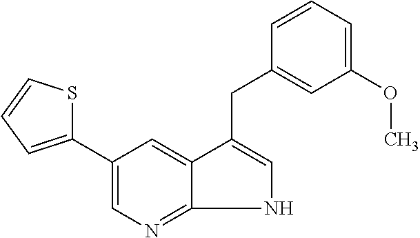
C1(C2=CN=C3C(=C2)C(CC2=CC(OC)=CC=C2)=CN3)=CC=CS1
